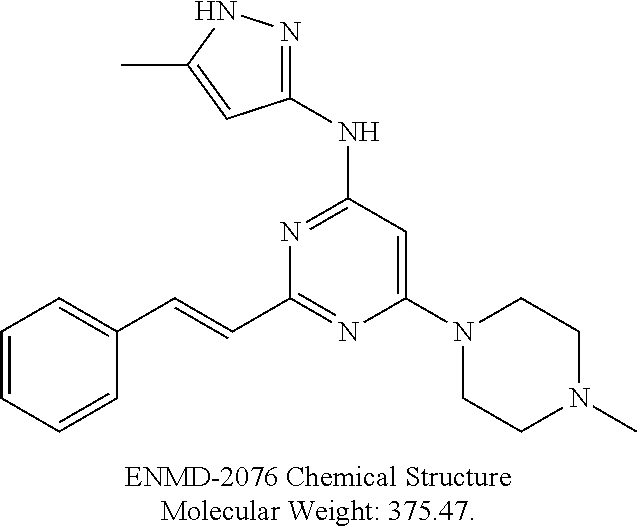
C1=CC=CC(C=CC2=NC(N3CCN(C)CC3)=CC(NC3=NNC(C)=C3)=N2)=C1
